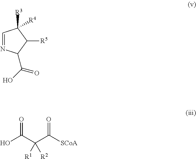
C1=NC(C(O)=O)C([R5])C1([R3])[R4].OC(C(C([SCoA])=O)([R1])[R2])=O
